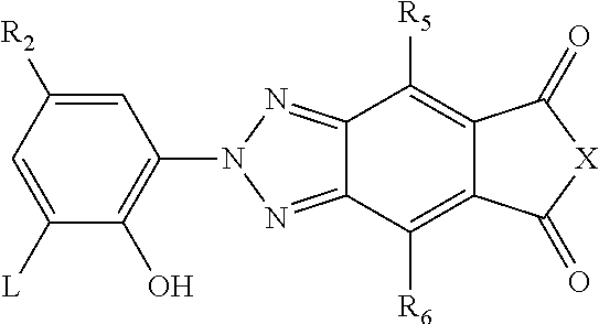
C12=C([R5])C3=NN(C4=C(O)C([L])=CC([R2])=C4)N=C3C([R6])=C1C(=O)[X]C2=O
